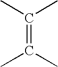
C(=C(C)C)(C)C
